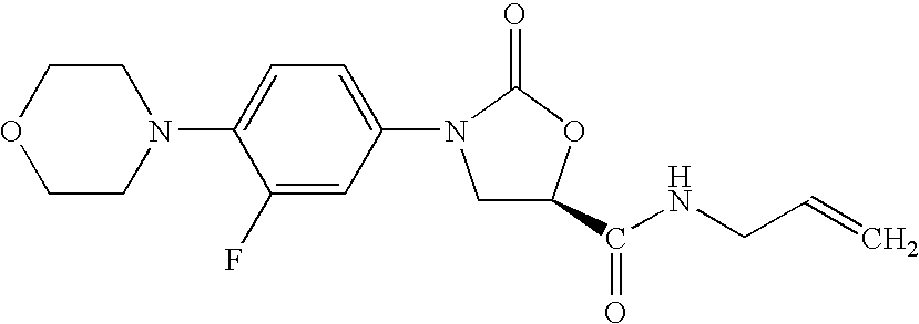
C1(F)=CC(N2CC(C(=O)NCC=C)OC2=O)=CC=C1N1CCOCC1
